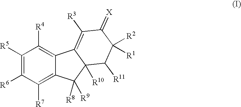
C1([R5])=C([R6])C([R7])=C2C(=C1[R4])C1=C([R3])C(=[X])C([R1])([R2])C([R11])C1([R10])C2([R9])[R8]
